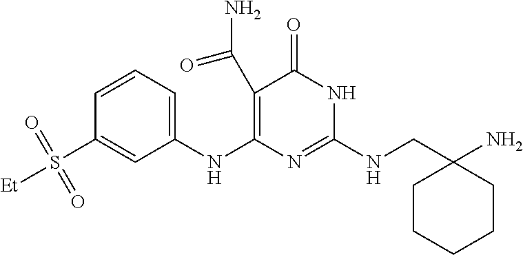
C1(C(N)=O)=C(NC2=CC=CC(S([Et])(=O)=O)=C2)N=C(NCC2(N)CCCCC2)NC1=O
